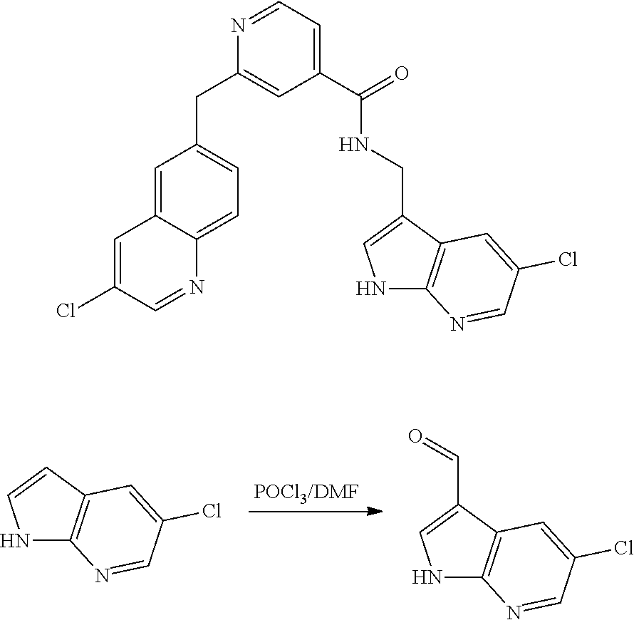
[POCl3/DMF].N1C2=C(C=C1)C=C(Cl)C=N2.N1C2=C(C(C=O)=C1)C=C(Cl)C=N2.N1C2=C(C(CNC(C3=CC=NC(CC4=CC=C5C(=C4)C=C(Cl)C=N5)=C3)=O)=C1)C=C(Cl)C=N2
